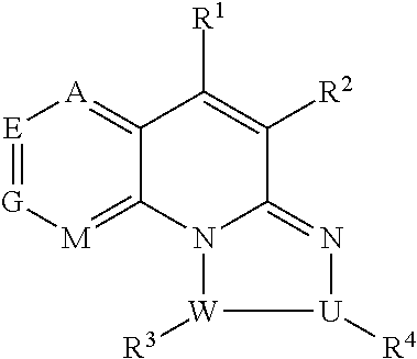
[E]1=[G][M]=C2C(=[A]1)C([R1])=C([R2])C1=N[U]([R4])[W]([R3])N21
